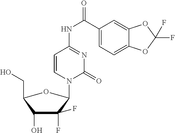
C1=CN(C2C(F)(F)C(O)C(CO)O2)C(=O)N=C1NC(C1=CC=C2C(=C1)OC(F)(F)O2)=O
